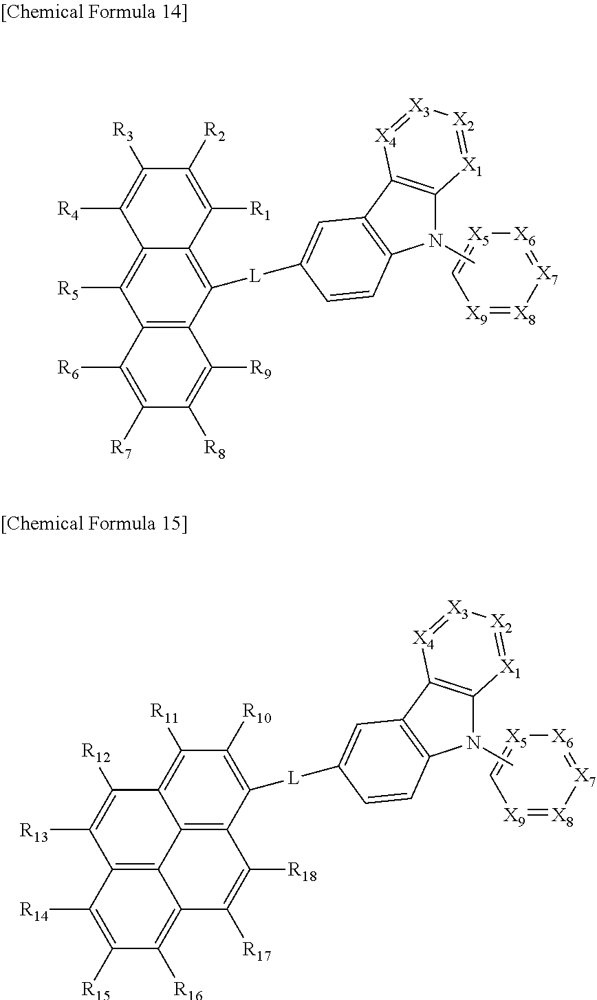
[X9]1=[X8][X7]=[X6][X5]=C1.C12=C(C([L]C3=CC4=C(N(C)C5=C4[X4]=[X3][X2]=[X1]5)C=C3)=C3C(=C1[R5])C([R4])=C([R3])C([R2])=C3[R1])C([R9])=C([R8])C([R7])=C2[R6].[X9]1=[X8][X7]=[X6][X5]=C1.[L](C1=CC2=C(N(C)C3=C2[X4]=[X3][X2]=[X1]3)C=C1)C1=C([R10])C([R11])=C2C3=C1C([R18])=C([R17])C1=C([R16])C([R15])=C([R14])C(=C31)C([R13])=C2[R12]
